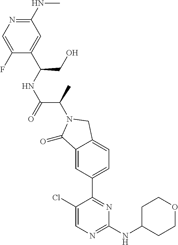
C1(=O)C2=CC(C3=NC(NC4CCOCC4)=NC=C3Cl)=CC=C2CN1C(C(NC(C1=CC(NC)=NC=C1F)CO)=O)C
